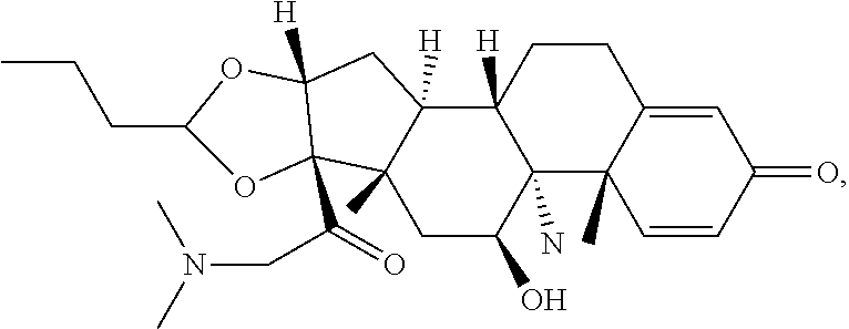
C1=C2C(C)(C=CC1=O)C1(N)C([H])(CC2)C2([H])C(C)(CC1O)C1(C(CN(C)C)=O)C([H])(C2)OC(CCC)O1
